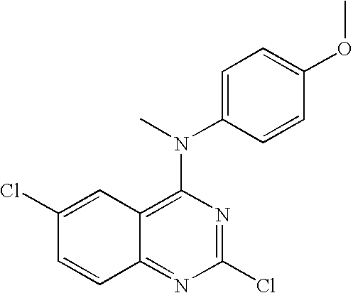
C12=NC(Cl)=NC(N(C3=CC=C(OC)C=C3)C)=C1C=C(Cl)C=C2
